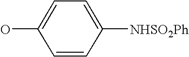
OC1=CC=C([NHSO2Ph])C=C1
